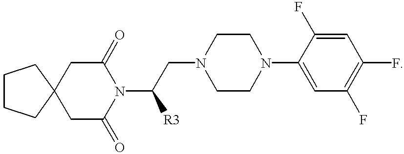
C1C(=O)N(C([R3])CN2CCN(C3=CC(F)=C(F)C=C3F)CC2)C(=O)CC12CCCC2
